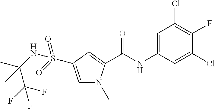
C1=C(S(NC(C)(C(F)(F)F)C)(=O)=O)C=C(C(NC2=CC(Cl)=C(F)C(Cl)=C2)=O)N1C
